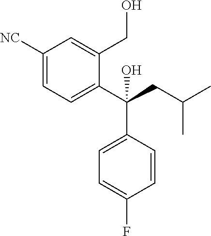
C1([NC])=CC=C(C(CC(C)C)(C2=CC=C(F)C=C2)O)C(CO)=C1
